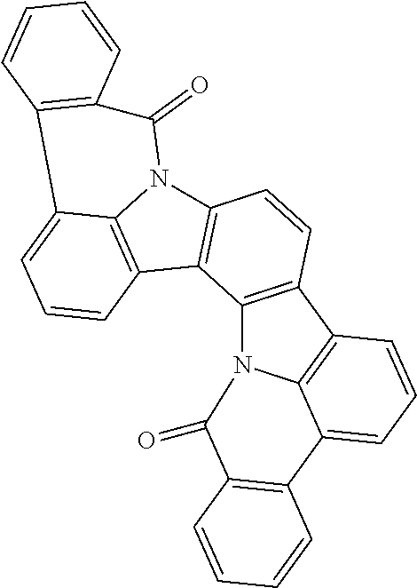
C12=C(C3=C4N1C(=O)C1=C(C4=CC=C3)C=CC=C1)C1=C(C=C2)C2=C3N1C(=O)C1=C(C3=CC=C2)C=CC=C1
